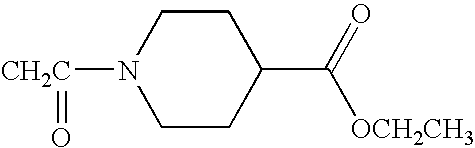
[CH2C](=O)N1CCC(C(=O)[OCH2CH3])CC1
